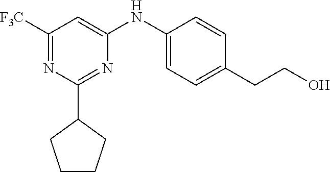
C1CCC(C2=NC(NC3=CC=C(CCO)C=C3)=CC([F3C])=N2)C1
